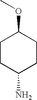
C1CC(N)CCC1OC
